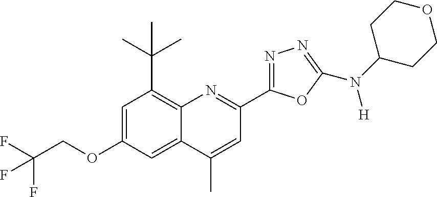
C1=C(OCC(F)(F)F)C=C2C(=C1C(C)(C)C)N=C(C1=NN=C(N(C3CCOCC3)[H])O1)C=C2C
